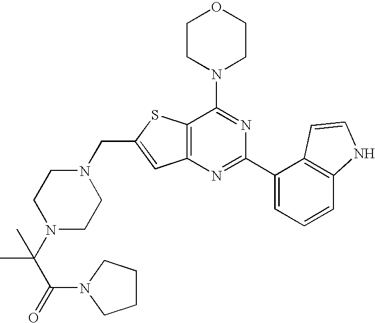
N1(CC2=CC3=C(S2)C(N2CCOCC2)=NC(C2=CC=CC4=C2C=CN4)=N3)CCN(C(C)(C(N2CCCC2)=O)C)CC1
